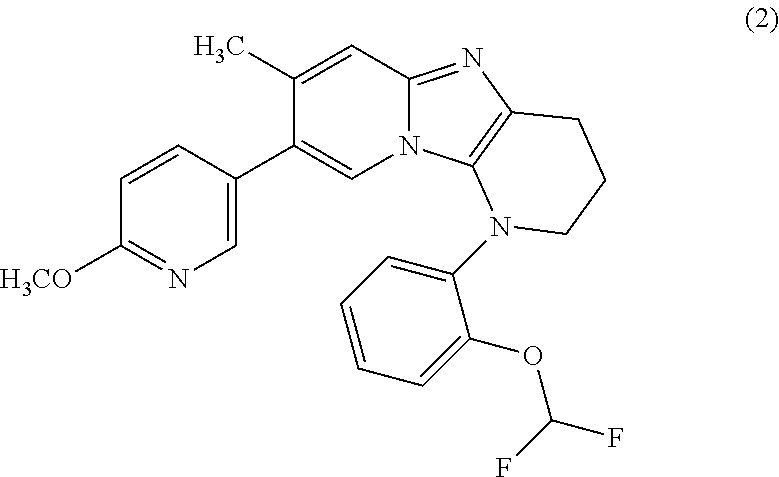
C1(C2=CN3C(=NC4=C3N(C3=CC=CC=C3OC(F)F)CCC4)C=C2C)=CN=C([H3CO])C=C1
